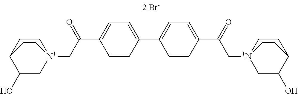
C1=CC(C2=CC=C(C(=O)C[N+]34CC(O)C(CC3)CC4)C=C2)=CC=C1C(C[N+]12CCC(C(O)C1)CC2)=O
